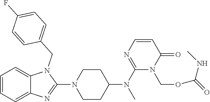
C1=CC=C2C(=C1)N(CC1=CC=C(F)C=C1)C(N1CCC(N(C)C3=NC=CC(=O)N3COC(=O)NC)CC1)=N2
